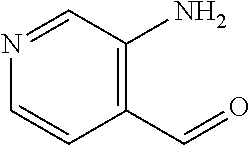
N1=CC(N)=C(C=O)C=C1
